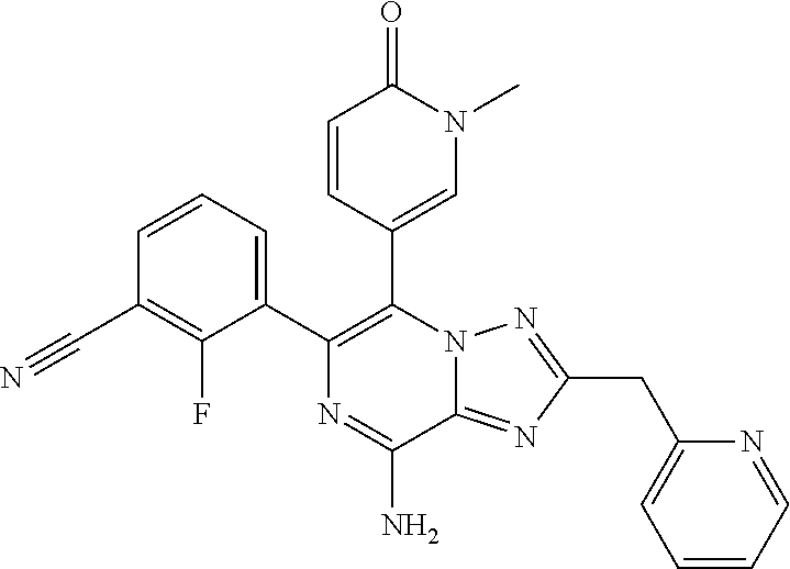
C1(C2=CC=CC(C#N)=C2F)=C(C2=CN(C)C(=O)C=C2)N2C(=NC(CC3=CC=CC=N3)=N2)C(N)=N1
